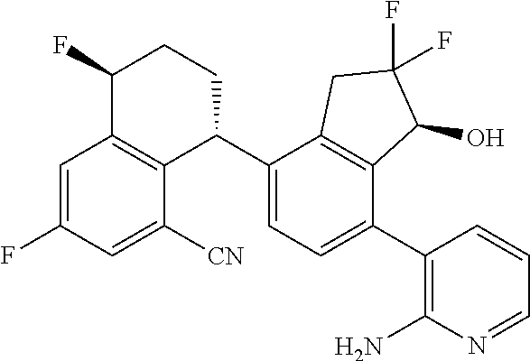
C1=C(F)C=C([CN])C2=C1C(F)CCC2C1=CC=C(C2=C(N)N=CC=C2)C2=C1CC(F)(F)C2O
